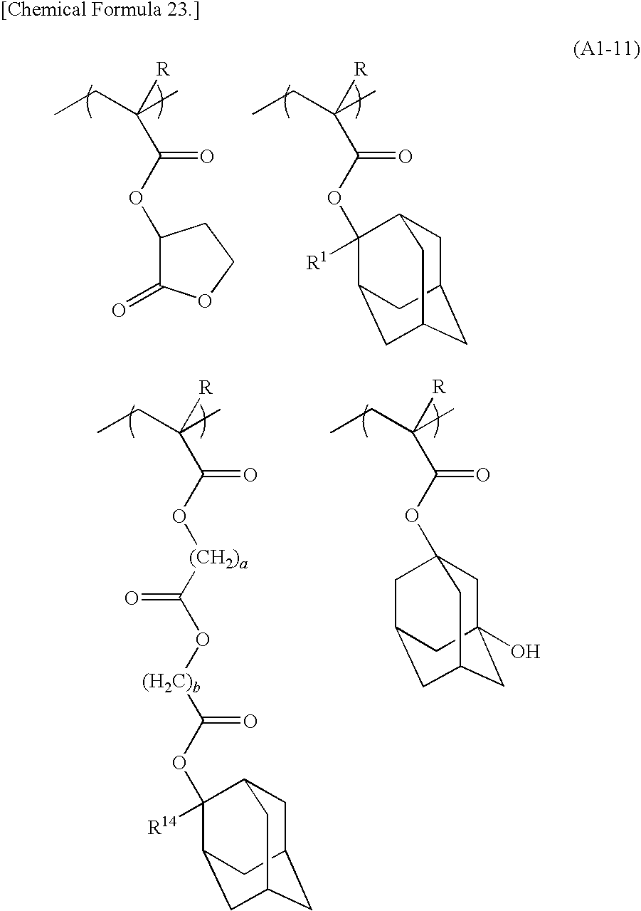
CCC(C)([R])C(OC1C(=O)OCC1)=O.CCC(C)([R])C(OC1([R1])C2CC3CC(CC1C3)C2)=O.CCC(C)([R])C(O[(CH2)a]C(O[(H2C)b]C(OC1([R14])C2CC3CC(CC1C3)C2)=O)=O)=O.CCC(C)([R])C(OC12CC3(O)CC(CC(C1)C3)C2)=O
